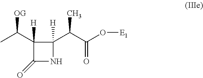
CC(C1([H])C(=O)NC1(C(C(O[E1])=O)C)[H])[OG]
